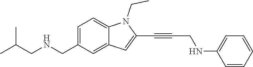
C1=C(CNCC(C)C)C=C2C(=C1)N(CC)C(C#CCNC1=CC=CC=C1)=C2
